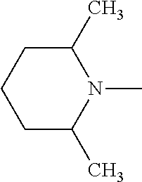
C1C(C)N(C)C(C)CC1
